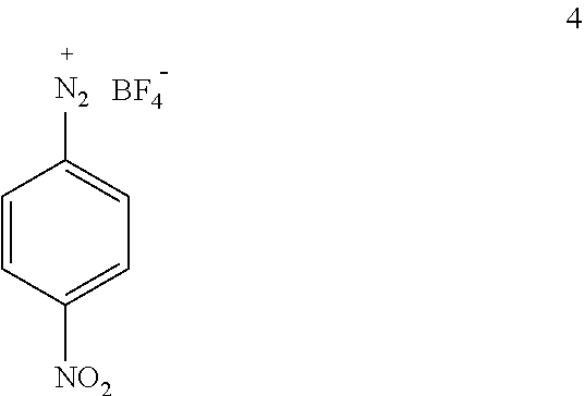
C1=CC([NO2])=CC=C1[N2].[BF4]
